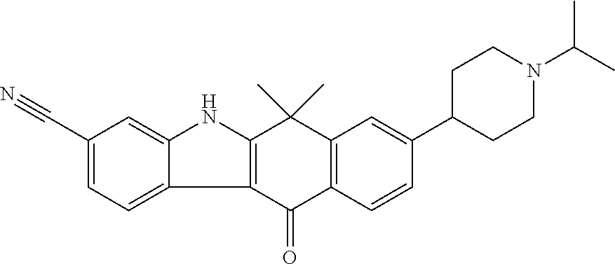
C1=C(C#N)C=C2C(=C1)C1=C(N2)C(C)(C)C2=C(C1=O)C=CC(C1CCN(C(C)C)CC1)=C2
